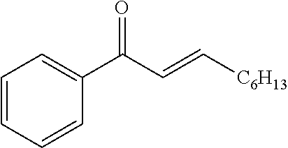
C1=CC=CC(C(C=C[C6H13])=O)=C1
